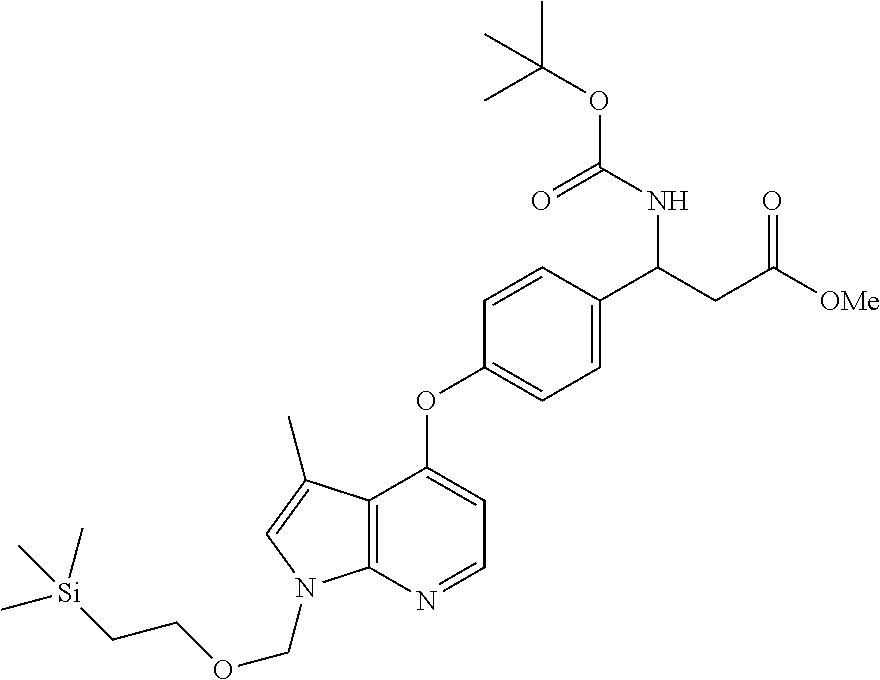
C12=C(N=CC=C1OC1=CC=C(C(NC(=O)OC(C)(C)C)CC(=O)[OMe])C=C1)N(COCC[Si](C)(C)C)C=C2C
